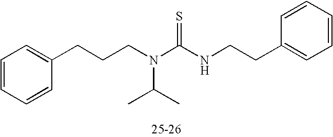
C1=CC=CC(CCCN(C(=S)NCCC2=CC=CC=C2)C(C)C)=C1
